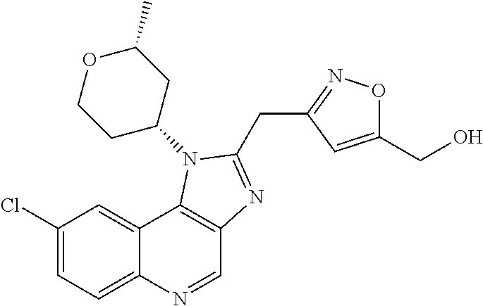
C1(Cl)=CC=C2C(=C1)C1=C(C=N2)N=C(CC2=NOC(CO)=C2)N1C1CC(C)OCC1
